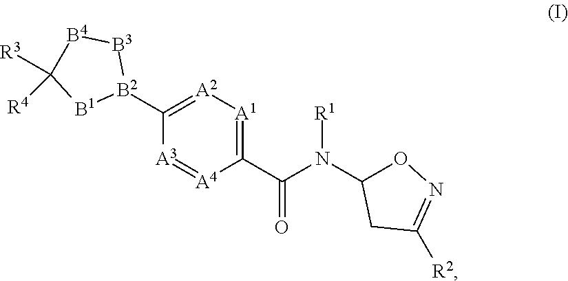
C1(C(N(C2ON=C([R2])C2)[R1])=O)=[A1][A2]=C([B2]2[B3][B4]C([R3])([R4])[B1]2)[A3]=[A4]1
